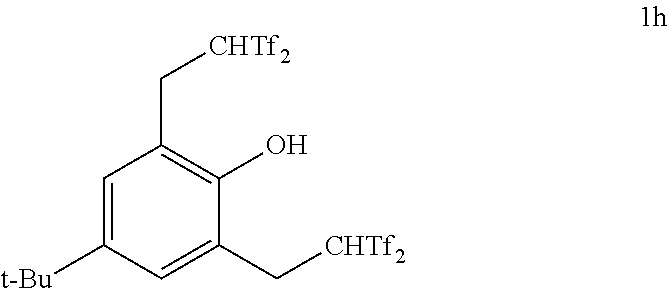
C1=C([t-Bu])C=C(C[CHTf2])C(O)=C1C[CHTf2]
